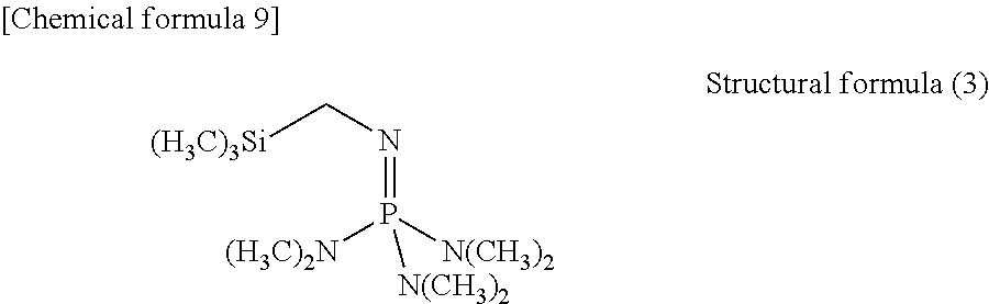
[(H3C)3Si]CN=P([N(CH3)2])([(H3C)2N])[N(CH3)2]
